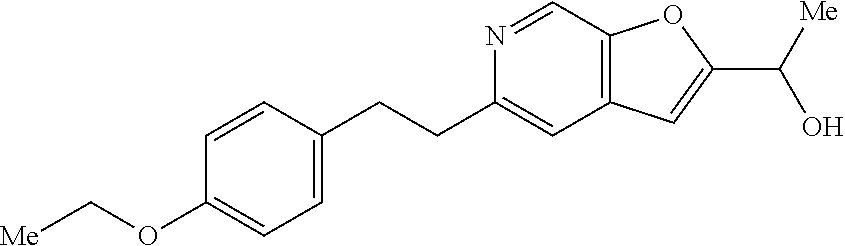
[Me]COC1=CC=C(CCC2=CC3=C(C=N2)OC(C([Me])O)=C3)C=C1
